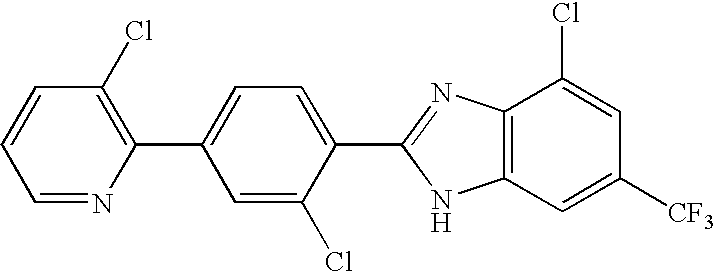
C1=NC(C2=CC=C(C3=NC4=C(N3)C=C([CF3])C=C4Cl)C(Cl)=C2)=C(Cl)C=C1
